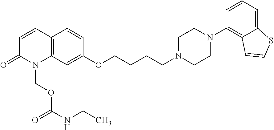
C12=C(C=CC(=O)N1COC(=O)NCC)C=CC(OCCCCN1CCN(C3=C4C(=CC=C3)SC=C4)CC1)=C2
